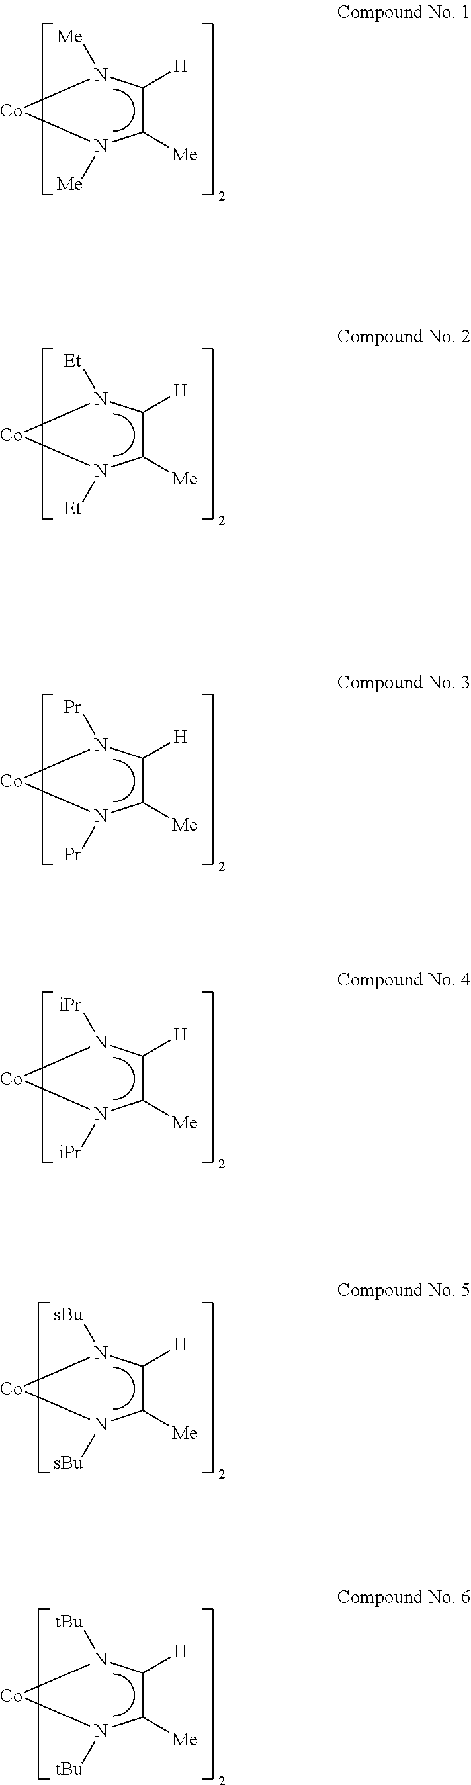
C1([Me])C([H])N([Me])[Co]N1[Me].C1([Me])C([H])N([Et])[Co]N1[Et].C1([Me])C([H])N([Pr])[Co]N1[Pr].C1([Me])C([H])N([iPr])[Co]N1[iPr].C1([Me])C([H])N([sBu])[Co]N1[sBu].C1([Me])C([H])N([tBu])[Co]N1[tBu]
